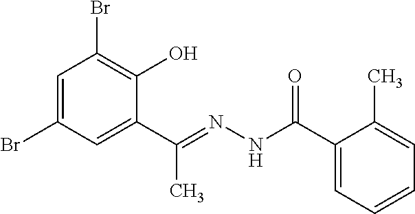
C1=C(Br)C=C(C(C)=NNC(=O)C2=CC=CC=C2C)C(O)=C1Br
